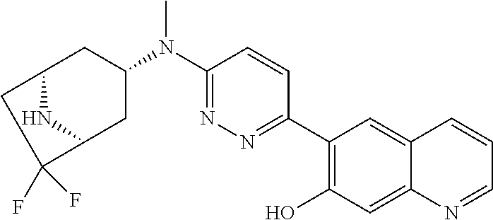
C1(C2=NN=C(N(C3CC4NC(C3)C(F)(F)C4)C)C=C2)=C(O)C=C2C(=C1)C=CC=N2
